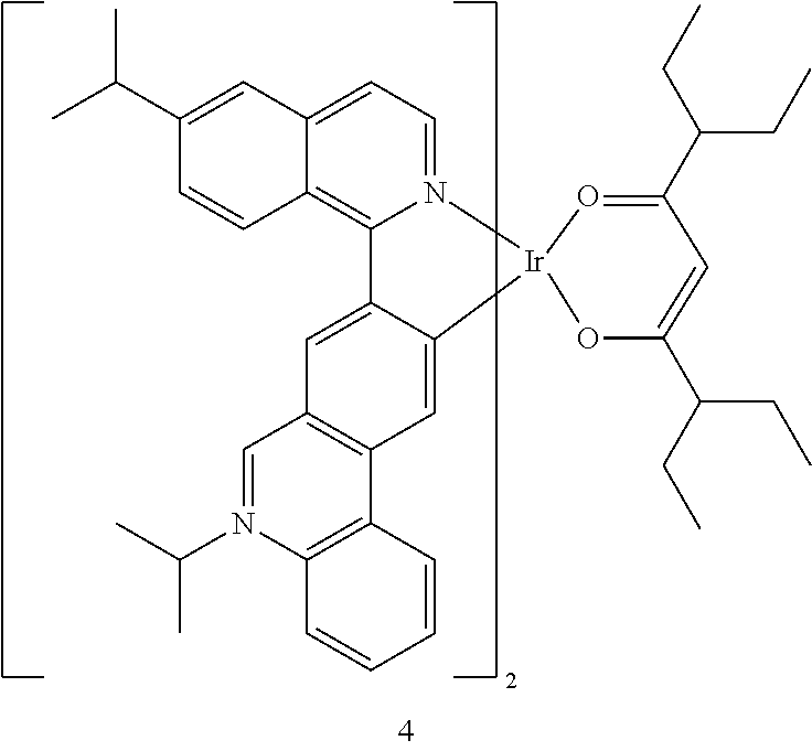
C1(C(C)C)=CC2=CC=N3C(=C2C=C1)C1=CC2=C(C=C1[Ir]31O=C(C(CC)CC)C=C(C(CC)CC)O1)C1=C(N(C(C)C)=C2)C=CC=C1
